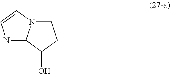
N1=C2N(C=C1)CCC2O
